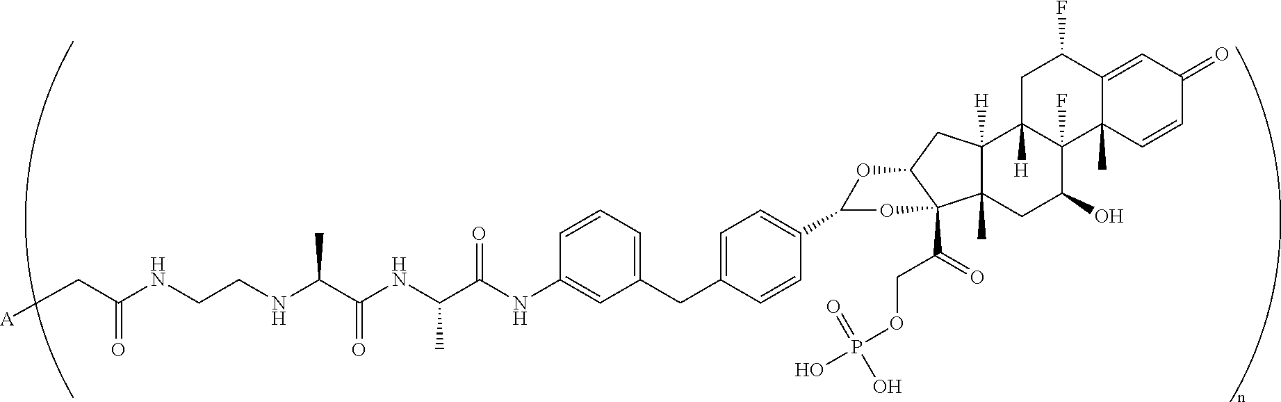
C(CNC(C(NC(C(NC1=CC(CC2=CC=C(C3OC4C(C(COP(O)(O)=O)=O)(C5(C)C([H])(C4)C4([H])C(F)(C(O)C5)C5(C)C(=CC(=O)C=C5)C(F)C4)O3)C=C2)=CC=C1)=O)C)=O)C)NC(C[A])=O
